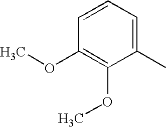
C1(C)=CC=CC(OC)=C1OC
